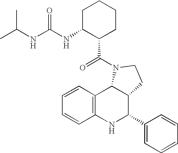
C12=C(NC(C3=CC=CC=C3)C3C1N(C(=O)C1CCCCC1NC(NC(C)C)=O)CC3)C=CC=C2
